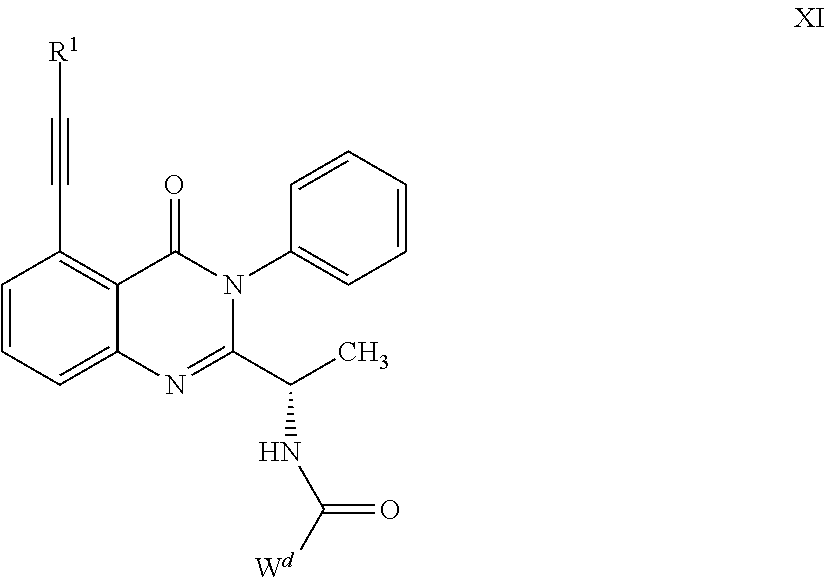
C1=CC=C2C(=C1C#C[R1])C(=O)N(C1=CC=CC=C1)C(C(NC(=O)[Wd])C)=N2
